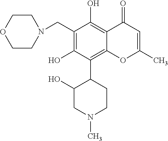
C1(CN2CCOCC2)=C(O)C(C2C(O)CN(C)CC2)=C2C(=C1O)C(=O)C=C(C)O2
